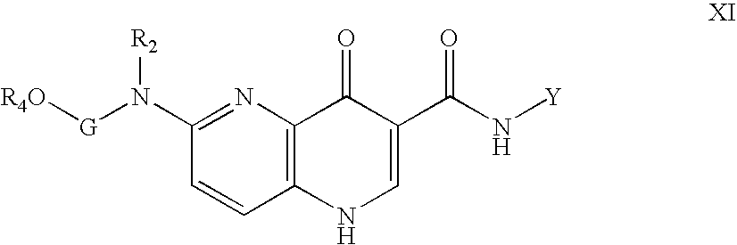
C1=CC2=C(N=C1N([G][R4O])[R2])C(=O)C(C(N[Y])=O)=CN2
